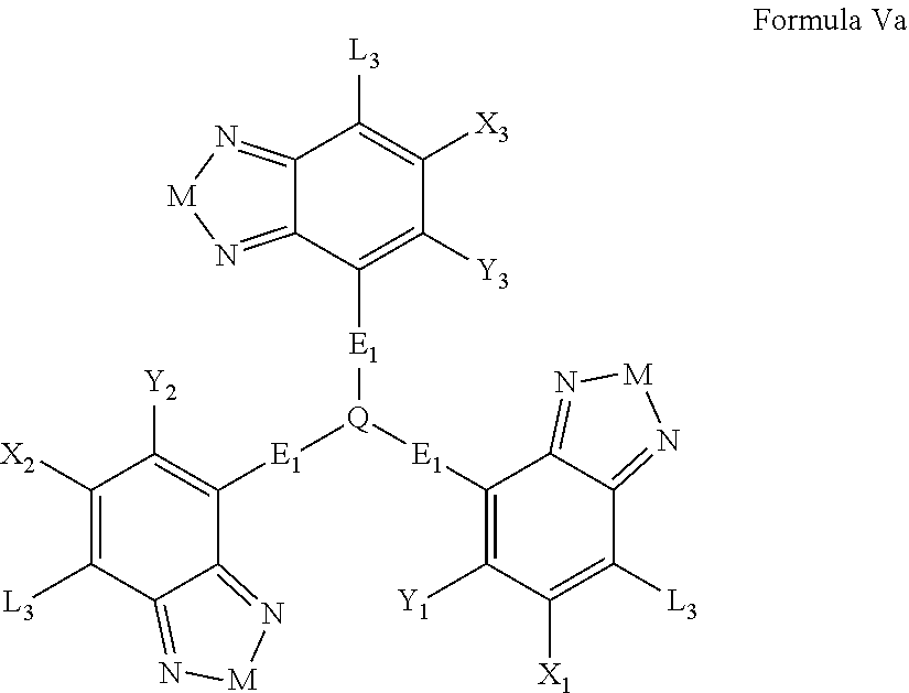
C12=N[M]N=C1C([E1][Q]([E1]C1=C([Y2])C([X2])=C([L3])C3=N[M]N=C13)[E1]C1=C([Y1])C([X1])=C([L3])C3=N[M]N=C13)=C([Y3])C([X3])=C2[L3]
